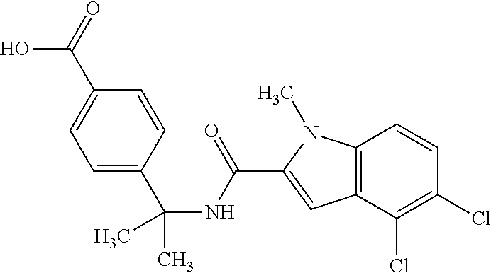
C1=CC(C(C)(NC(C2=CC3=C(N2C)C=CC(Cl)=C3Cl)=O)C)=CC=C1C(O)=O
